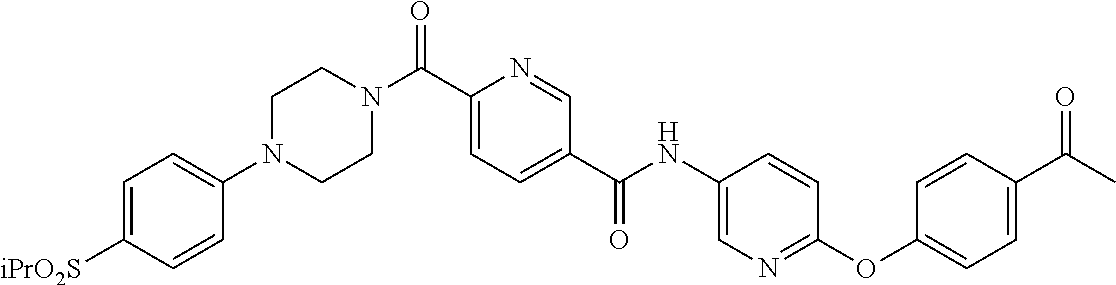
N(C(C1=CC=C(C(=O)N2CCN(C3=CC=C([SO2iPr])C=C3)CC2)N=C1)=O)C1=CN=C(OC2=CC=C(C(=O)C)C=C2)C=C1
